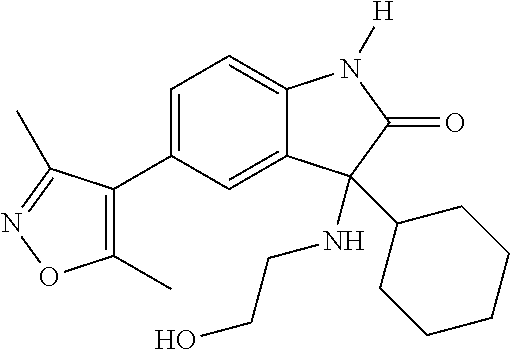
C1=C(C2=C(C)ON=C2C)C=C2C(=C1)N([H])C(=O)C2(C1CCCCC1)NCCO
